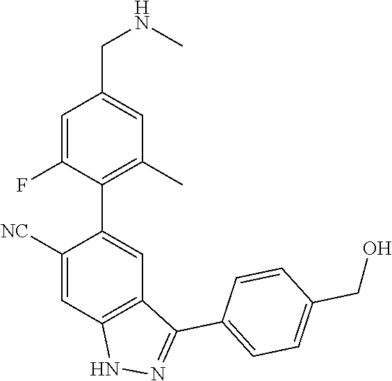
C1([NC])=CC2=C(C=C1C1=C(C)C=C(CNC)C=C1F)C(C1=CC=C(CO)C=C1)=NN2
